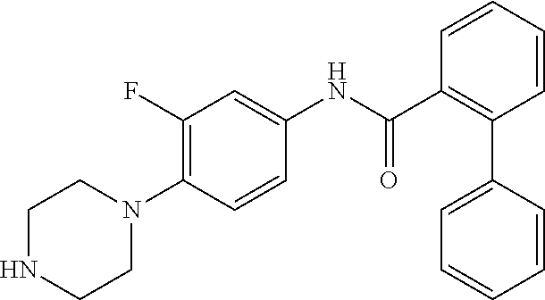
N1CCN(C2=C(F)C=C(NC(C3=C(C4=CC=CC=C4)C=CC=C3)=O)C=C2)CC1
